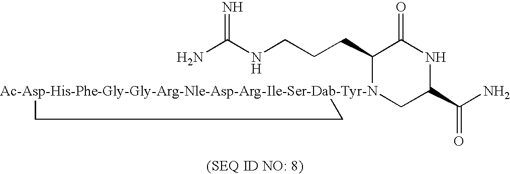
NC(NCCCC1[Ac-Asp-His-Phe-Gly-Gly-Arg-Nle-Asp-Arg-Ile-Ser-Dab-Tyr-N]2(CC(C(N)=O)NC1=O)CC2)=N
